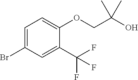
C1=C(Br)C=C(C(F)(F)F)C(OCC(O)(C)C)=C1
